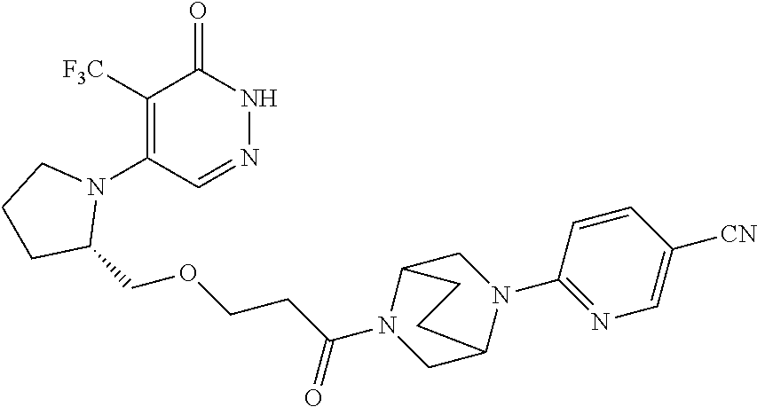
C1([F3C])=C(N2CCCC2COCCC(=O)N2CC3N(C4=NC=C([CN])C=C4)CC2CC3)C=NNC1=O
